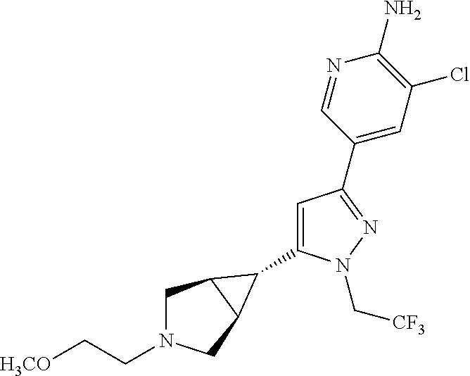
C1=C(C2C3CN(CC[H3CO])CC32)N(C[CF3])N=C1C1=CC(Cl)=C(N)N=C1
